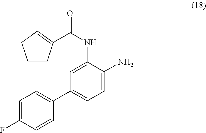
C(NC1=CC(C2=CC=C(F)C=C2)=CC=C1N)(=O)C1=CCCC1
